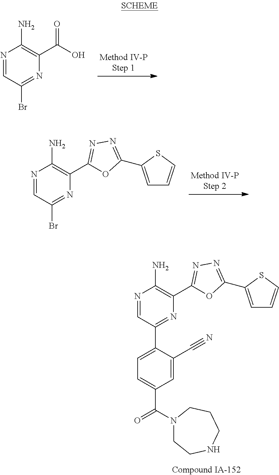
N1=CC(Br)=NC(C(O)=O)=C1N.N1=CC(Br)=NC(C2=NN=C(C3=CC=CS3)O2)=C1N.N1=CC(C2=CC=C(C(N3CCNCCC3)=O)C=C2C#N)=NC(C2=NN=C(C3=CC=CS3)O2)=C1N
